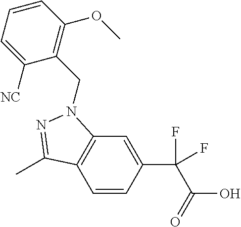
C1=CC=C([NC])C(CN2C3=C(C=CC(C(C(=O)O)(F)F)=C3)C(C)=N2)=C1OC
